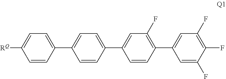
C1=CC(C2=CC=C(C3=CC(F)=C(C4=CC(F)=C(F)C(F)=C4)C=C3)C=C2)=CC=C1[RQ]
